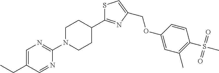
C1=C(CC)C=NC(N2CCC(C3=NC(COC4=CC(C)=C(S(C)(=O)=O)C=C4)=CS3)CC2)=N1
